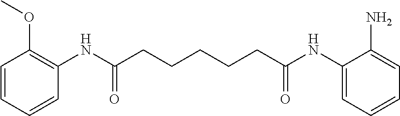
C1=CC=CC(NC(CCCCCC(NC2=CC=CC=C2N)=O)=O)=C1OC
